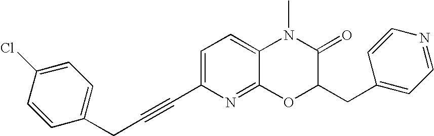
C1=C(C#CCC2=CC=C(Cl)C=C2)N=C2C(=C1)N(C)C(=O)C(CC1=CC=NC=C1)O2
